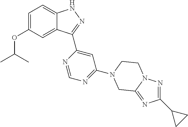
C1=C(OC(C)C)C=C2C(=C1)NN=C2C1=CC(N2CCN3N=C(C4CC4)N=C3C2)=NC=N1
